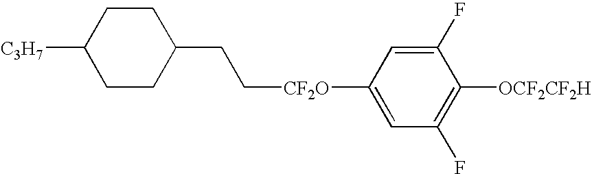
C([CF2O]C1=CC(F)=C([OCF2CF2H])C(F)=C1)CC1CCC([C3H7])CC1
